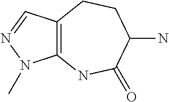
C12=C(C=NN1C)CCC(N)C(=O)N2
